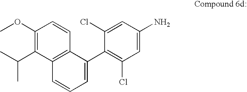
C1(OC)=C(C(C)C)C2=C(C=C1)C(C1=C(Cl)C=C(N)C=C1Cl)=CC=C2
